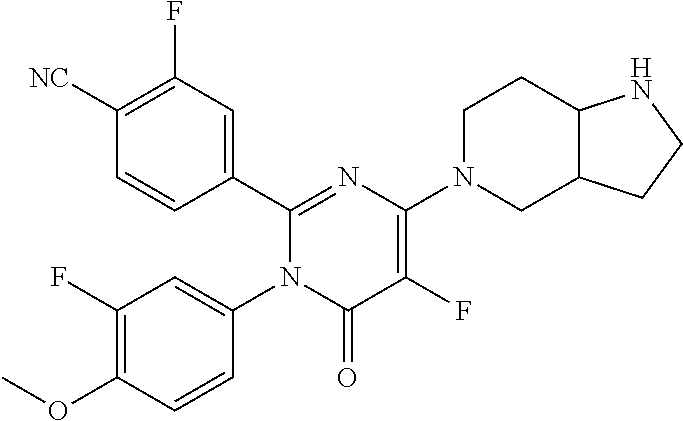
C1(C2=CC(F)=C([CN])C=C2)=NC(N2CC3C(CC2)NCC3)=C(F)C(=O)N1C1=CC(F)=C(OC)C=C1
